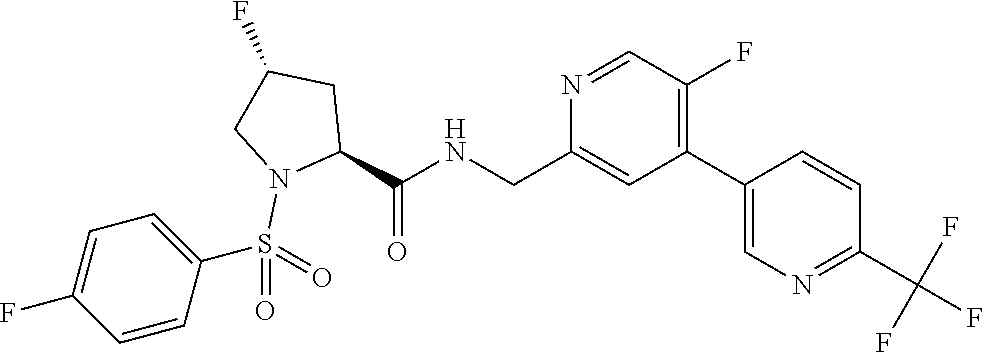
C(C1=CC(C2=CN=C(C(F)(F)F)C=C2)=C(F)C=N1)NC(C1CC(F)CN1S(=O)(=O)C1=CC=C(F)C=C1)=O
